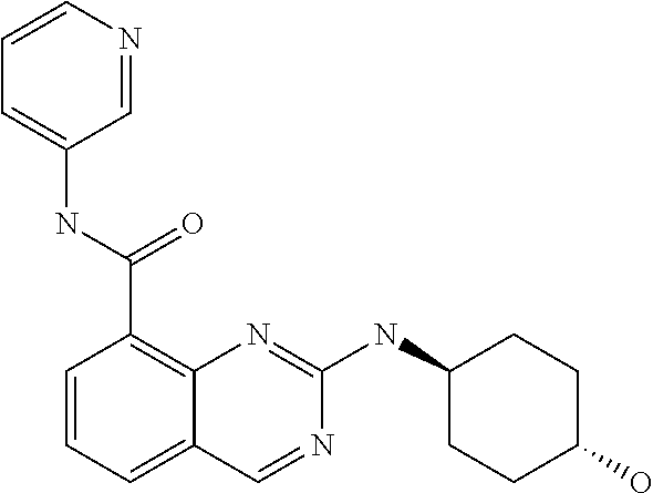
C1=CC=C2C(=C1C(NC1=CC=CN=C1)=O)N=C(NC1CCC(O)CC1)N=C2
